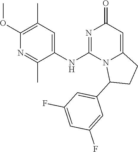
C1(NC2=NC(=O)C=C3N2C(C2=CC(F)=CC(F)=C2)CC3)=CC(C)=C(OC)N=C1C
